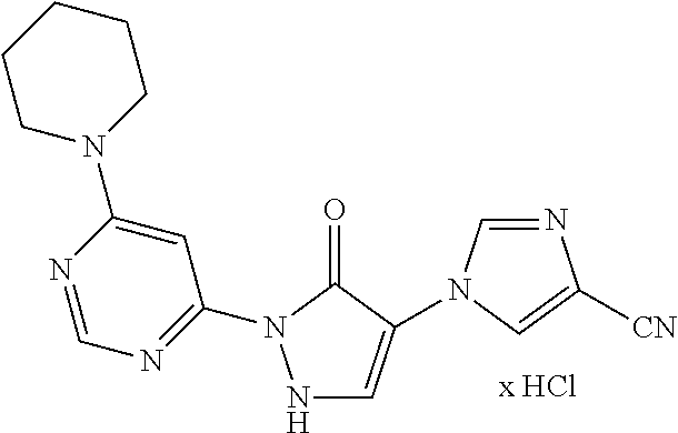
N1=CN(C2=CNN(C3=NC=NC(N4CCCCC4)=C3)C2=O)C=C1[CN]
